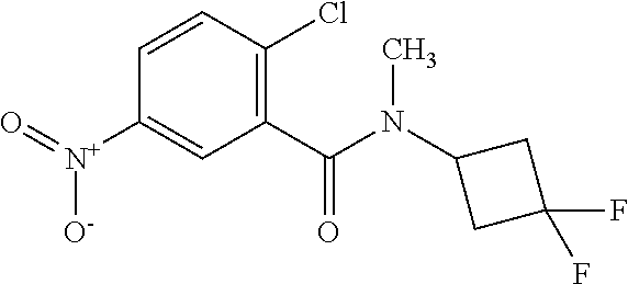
O=[N+](C1=CC(C(N(C2CC(F)(F)C2)C)=O)=C(Cl)C=C1)[O-]
